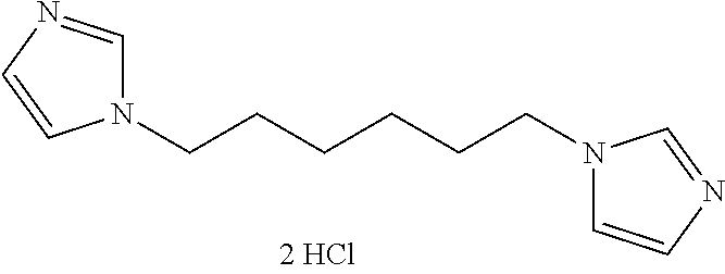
N1(CCCCCCN2C=CN=C2)C=NC=C1
